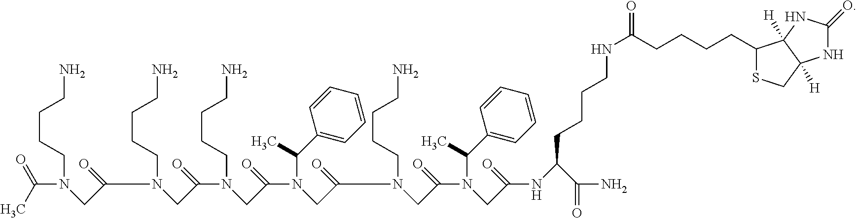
CC(=O)N(CC(=O)N(CC(=O)N(CC(=O)N(CC(=O)N(CC(=O)N(CC(=O)NC(C(N)=O)CCCCNC(CCCCC1SCC2([H])C1([H])NC(=O)N2)=O)C(C1=CC=CC=C1)C)CCCCN)C(C1=CC=CC=C1)C)CCCCN)CCCCN)CCCCN
